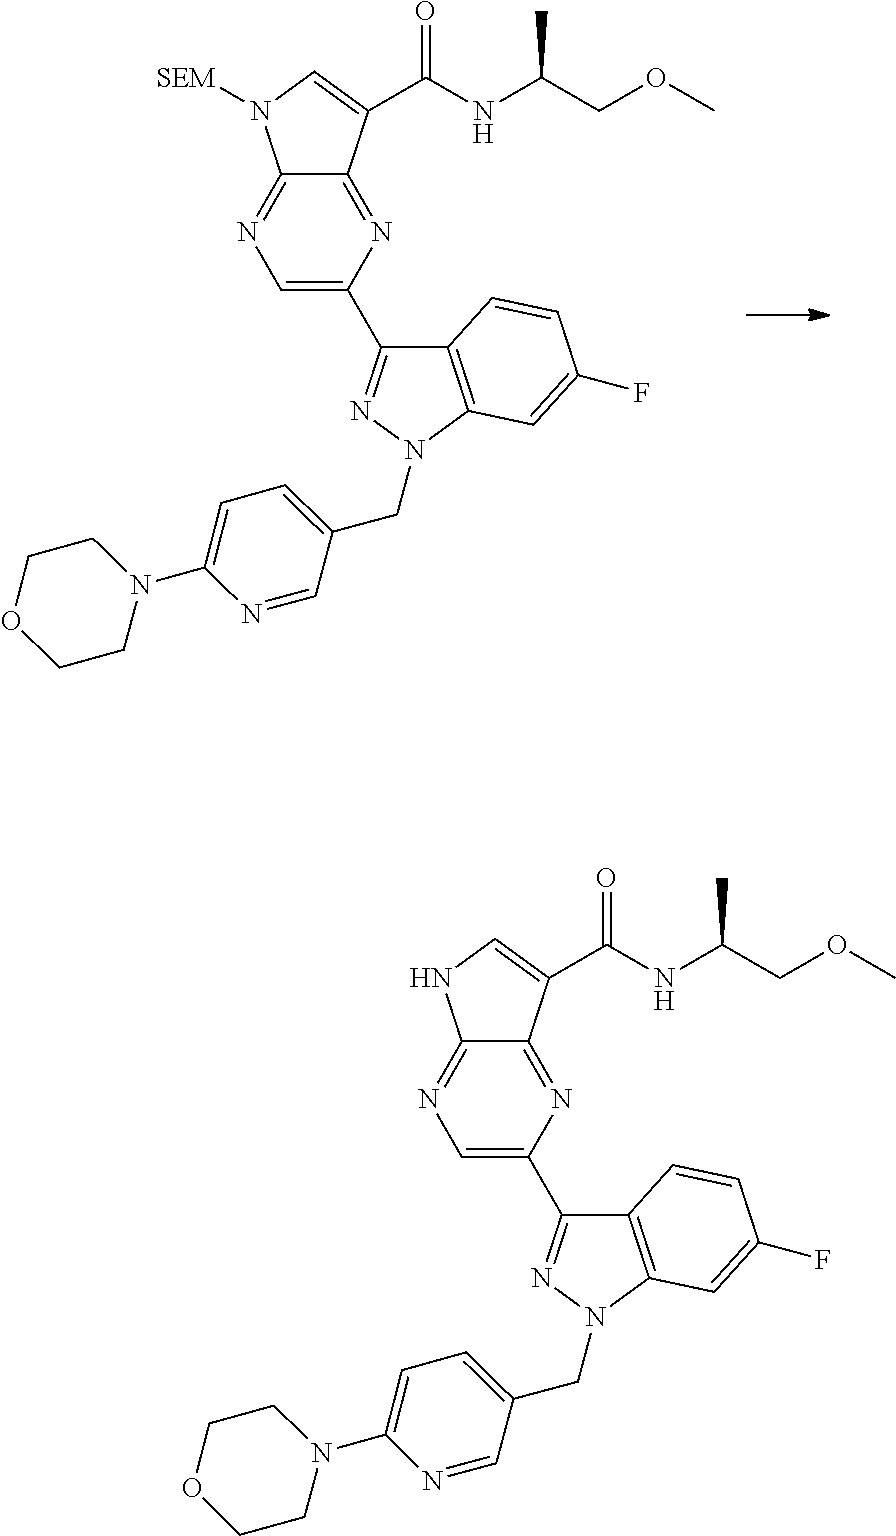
N1=C2C(=NC(C3=NN(CC4=CC=C(N5CCOCC5)N=C4)C4=C3C=CC(F)=C4)=C1)C(C(NC(COC)C)=O)=CN2.N1=C2C(=NC(C3=NN(CC4=CC=C(N5CCOCC5)N=C4)C4=C3C=CC(F)=C4)=C1)C(C(NC(COC)C)=O)=CN2[SEM]
